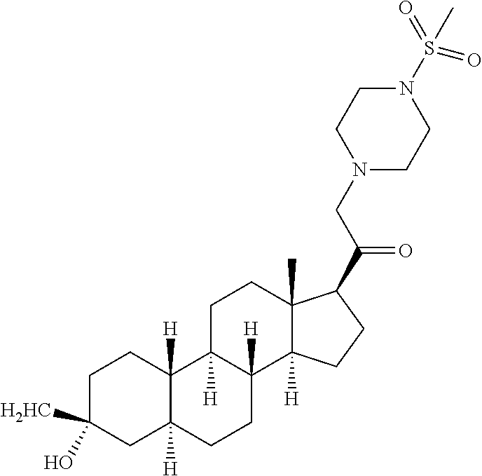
C1C(O)([H2HC])CC2([H])C([H])(C1)C1([H])C([H])(CC2)C2([H])C(C)(CC1)C(C(CN1CCN(S(C)(=O)=O)CC1)=O)CC2
